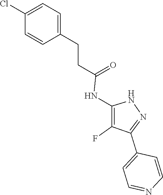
N1C(NC(CCC2=CC=C(Cl)C=C2)=O)=C(F)C(C2=CC=NC=C2)=N1
